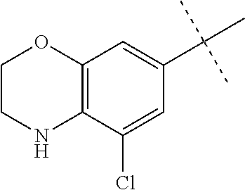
C1CNC2=C(O1)C=C(C(C)(C)C)C=C2Cl
